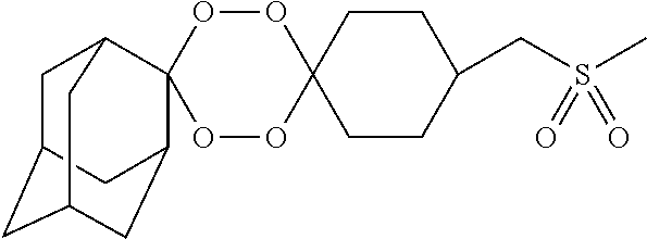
O1OC2(OOC13C1CC4CC(CC3C4)C1)CCC(CS(C)(=O)=O)CC2
